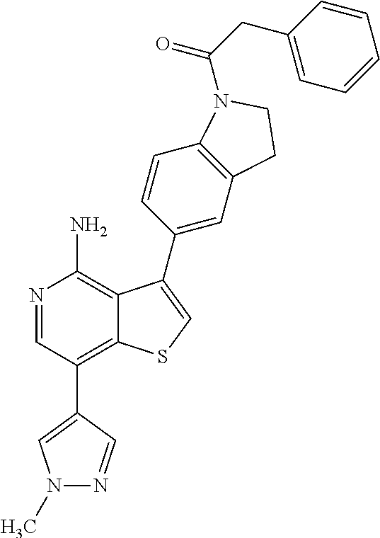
N1=CC(C2=CN(C)N=C2)=C2C(=C1N)C(C1=CC3=C(C=C1)N(C(CC1=CC=CC=C1)=O)CC3)=CS2
